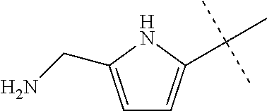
C1=C(CN)NC(C(C)(C)C)=C1
